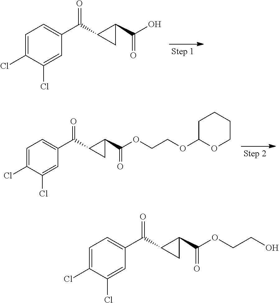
C1=C(Cl)C(Cl)=CC(C(=O)C2C(C(=O)O)C2)=C1.C1=C(Cl)C(Cl)=CC(C(=O)C2C(C(=O)OCCOC3OCCCC3)C2)=C1.C1=C(Cl)C(Cl)=CC(C(=O)C2C(C(=O)OCCO)C2)=C1
